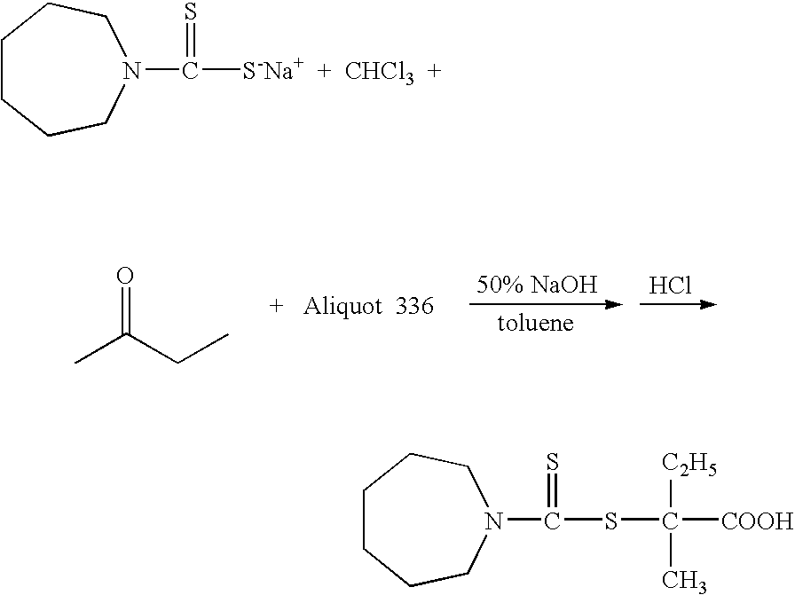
O=C(C)CC.Cl.N1(C([S-Na+  +  CHCl3  +])=S)CCCCCC1.N1(C(SC([C2H5])(C)[COOH])=S)CCCCCC1
